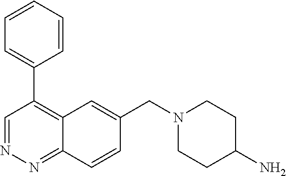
C12=NN=CC(C3=CC=CC=C3)=C1C=C(CN1CCC(N)CC1)C=C2
